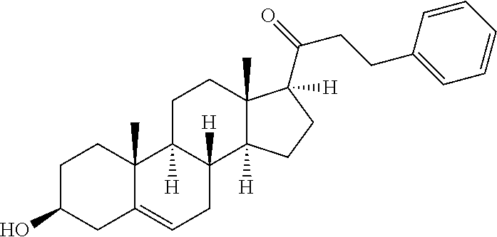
C1C(O)CC2=CCC3([H])C([H])(C2(C)C1)CCC1(C)C3([H])CCC1(C(CCC1=CC=CC=C1)=O)[H]
